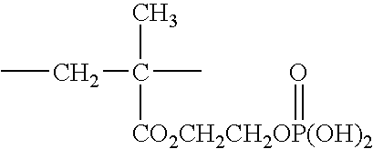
CCC(C)([CO2CH2CH2OP(OH)2]=O)C
